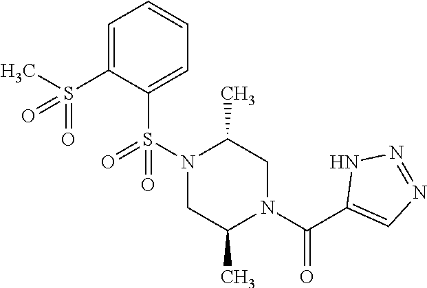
C1=C(S(C)(=O)=O)C(S(N2C(C)CN(C(C3=CN=NN3)=O)C(C)C2)(=O)=O)=CC=C1
